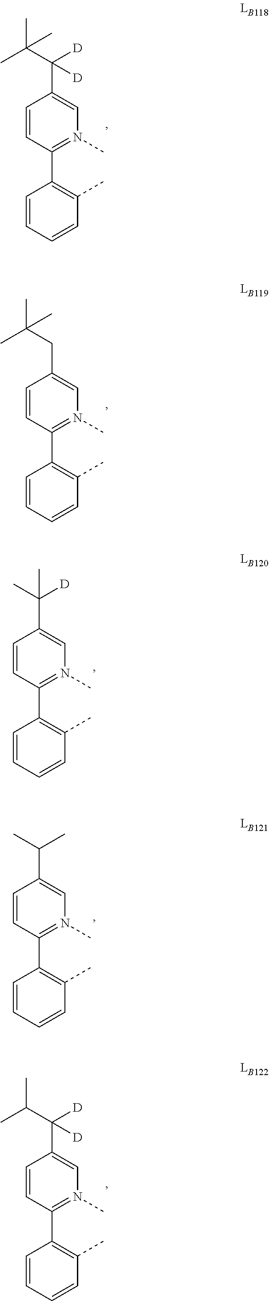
C1=CC(C2=C(C)C=CC=C2)=N(C)C=C1C([D])(C(C)(C)C)[D].C1=CC(C2=C(C)C=CC=C2)=N(C)C=C1CC(C)(C)C.C1=CC(C2=C(C)C=CC=C2)=N(C)C=C1C([D])(C)C.C1=CC(C2=C(C)C=CC=C2)=N(C)C=C1C(C)C.C1=CC(C2=C(C)C=CC=C2)=N(C)C=C1C([D])(C(C)C)[D]
